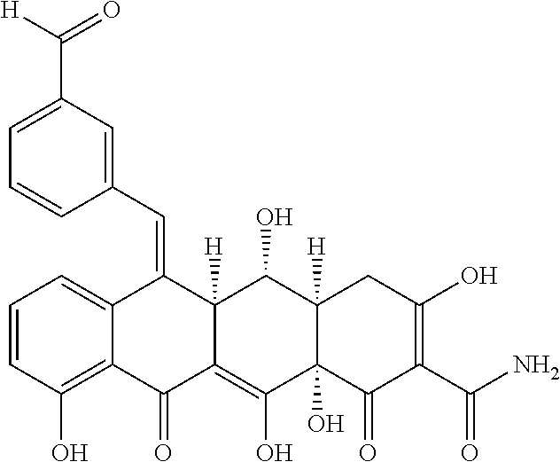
C1=CC(O)=C2C(=C1)C(=CC1=CC(C([H])=O)=CC=C1)C1([H])C(=C(O)C3(O)C([H])(C1O)CC(O)=C(C(N)=O)C3=O)C2=O
